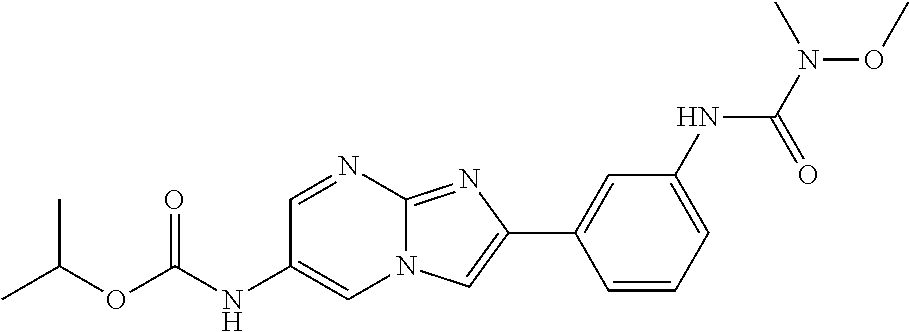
C1=NC2=NC(C3=CC(NC(N(OC)C)=O)=CC=C3)=CN2C=C1NC(OC(C)C)=O
